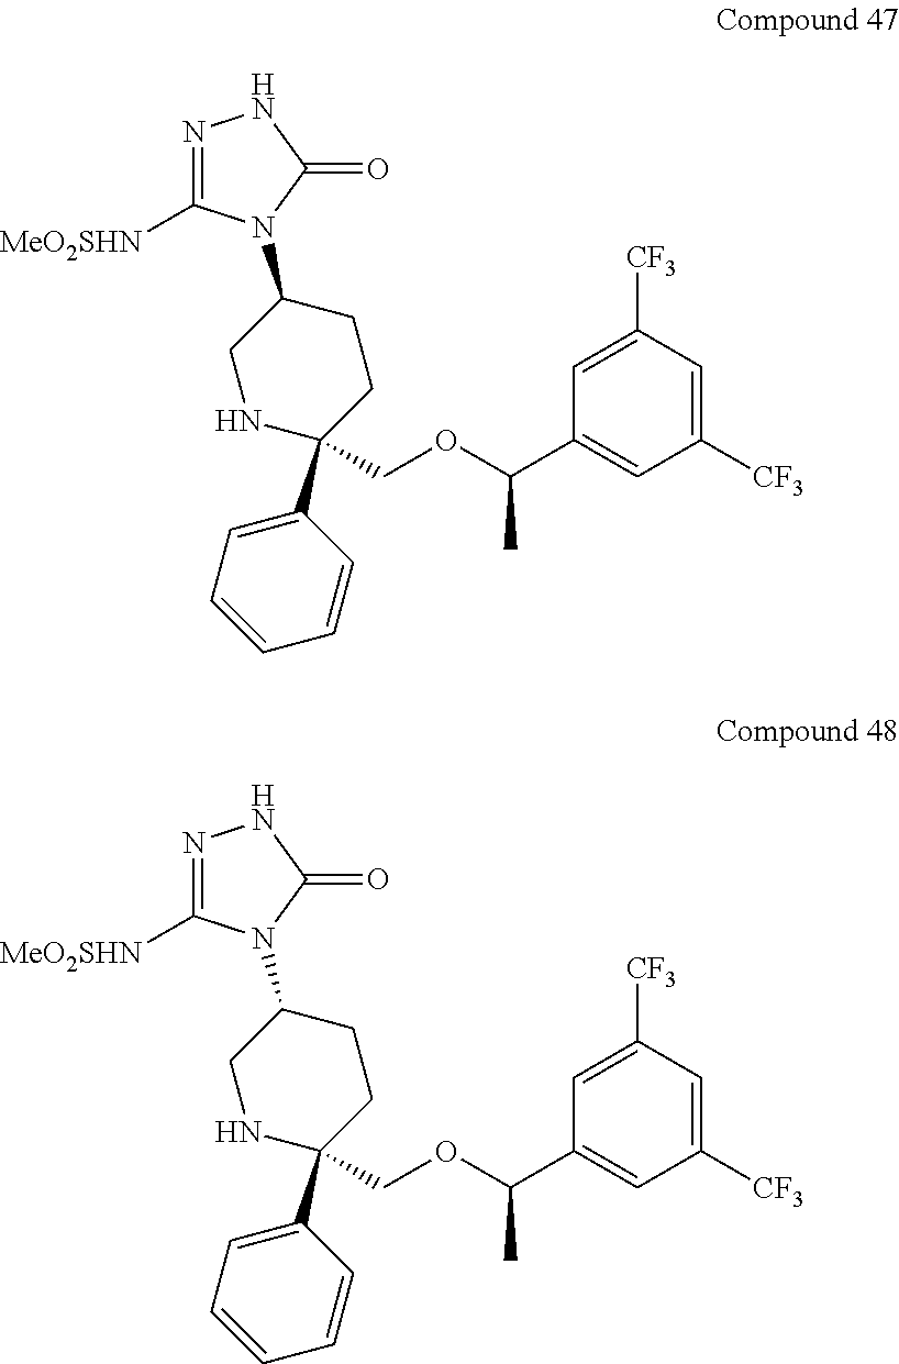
C1([CF3])=CC([CF3])=CC(C(OCC2(C3=CC=CC=C3)CCC(N3C([MeO2SHN])=NNC3=O)CN2)C)=C1.C1([CF3])=CC([CF3])=CC(C(OCC2(C3=CC=CC=C3)CCC(N3C([MeO2SHN])=NNC3=O)CN2)C)=C1
